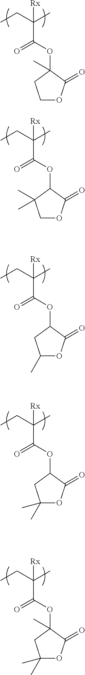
C1OC(=O)C(OC(=O)C(CC)(C)[Rx])(C)C1.C1OC(=O)C(OC(=O)C(CC)(C)[Rx])C1(C)C.C1(C)OC(=O)C(OC(=O)C(CC)(C)[Rx])C1.C1(C)(C)OC(=O)C(OC(=O)C(CC)(C)[Rx])C1.C1(C)(C)OC(=O)C(OC(=O)C(CC)(C)[Rx])(C)C1
